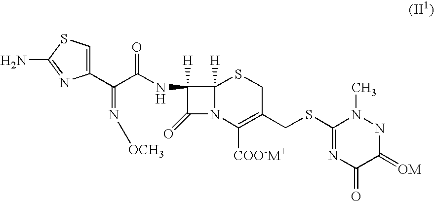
N([OCH3])=C(C1=CSC(N)=N1)C(=O)NC1([H])C(=O)N2C([COO-M+])=C(CSC3=NC(=O)C(=[OM])NN3C)CSC12[H]
